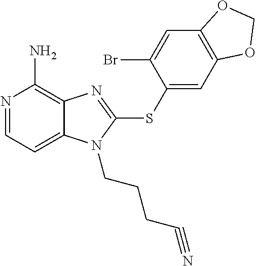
N1=CC=C2C(=C1N)N=C(SC1=CC3=C(C=C1Br)OCO3)N2CCCC#N
